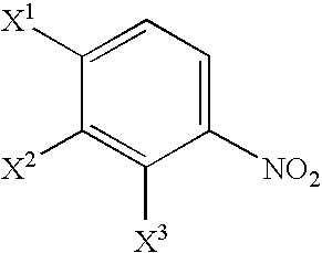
C1([X1])=CC=C([NO2])C([X3])=C1[X2]
